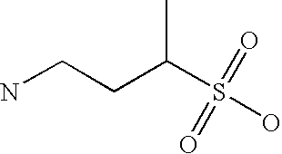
NCCC(C)S(O)(=O)=O
